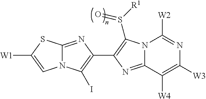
N12C(=NC(C3=C(S([R1])=O)N4C(=N3)C([W4])=C([W3])N=C4[W2])=C1I)SC([W1])=C2
